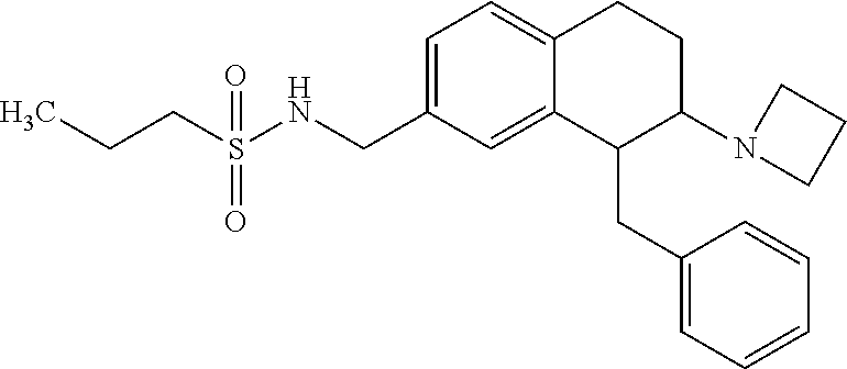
C1=C(CNS(=O)(=O)CCC)C=C2C(=C1)CCC(N1CCC1)C2CC1=CC=CC=C1
